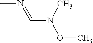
CN=CN(C)OC
